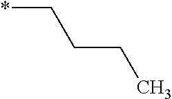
*CCCC
